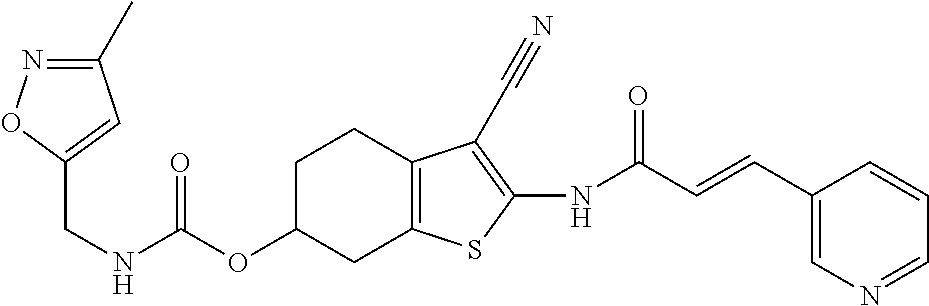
C1(CNC(OC2CC3=C(CC2)C(C#N)=C(NC(C=CC2=CN=CC=C2)=O)S3)=O)=CC(C)=NO1
